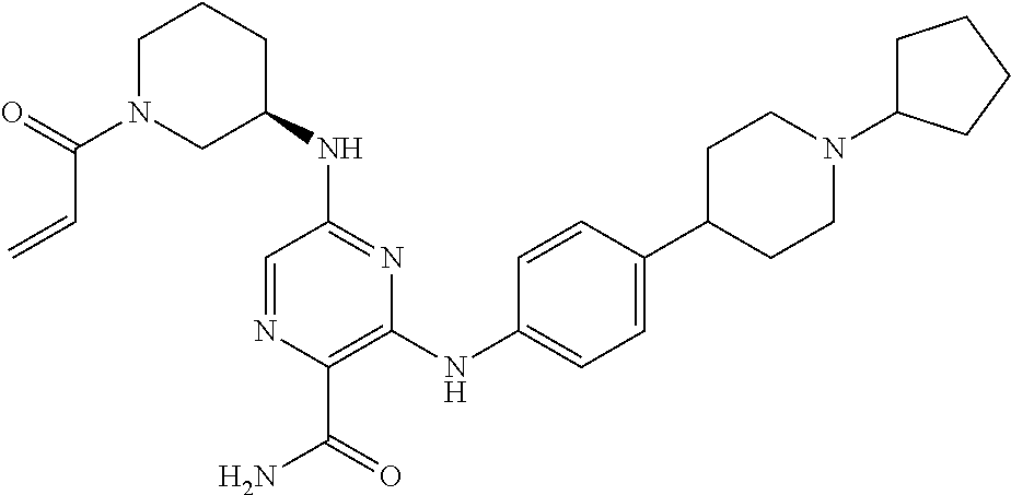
C1=NC(C(=O)N)=C(NC2=CC=C(C3CCN(C4CCCC4)CC3)C=C2)N=C1NC1CCCN(C(=O)C=C)C1
